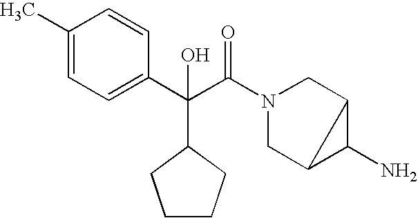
C1(C)=CC=C(C(C(N2CC3C(N)C3C2)=O)(C2CCCC2)O)C=C1
